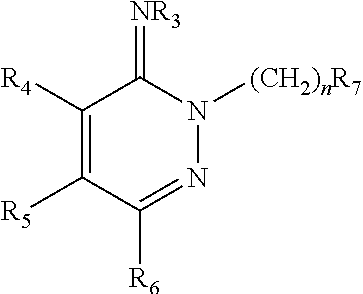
C1([R4])=C([R5])C([R6])=NN([(CH2)nR7])C1=[NR3]
